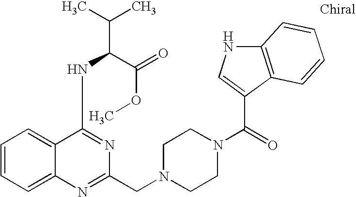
C1=CC=C2C(=C1)C(NC(C(C)C)C(=O)OC)=NC(CN1CCN(C(=O)C3=CNC4=C3C=CC=C4)CC1)=N2
